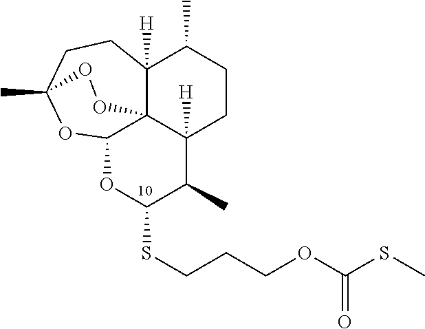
O1C(SCCCOC(SC)=O)C(C)C2([H])C34C([H])(C(C)CC2)CCC(C)(OC13)OO4
